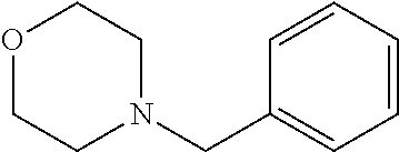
O1CCN(CC2=CC=CC=C2)CC1
